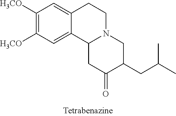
C1([H3CO])=C([H3CO])C=C2C(=C1)CCN1C2CC(=O)C(CC(C)C)C1
